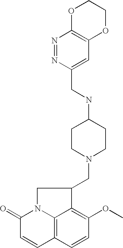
C12=C3C=CC(OC)=C1C(CN1CCC(NCC4=CC5=C(N=N4)OCCO5)CC1)CN2C(=O)C=C3
